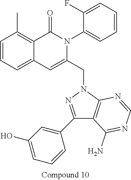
C1=CC=C2C(=C1C)C(=O)N(C1=CC=CC=C1F)C(CN1N=C(C3=CC(O)=CC=C3)C3=C1N=CN=C3N)=C2
